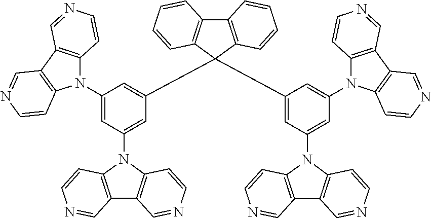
C12=C(C(C3=CC(N4C5=C(C6=C4C=CN=C6)C=NC=C5)=CC(N4C5=C(C6=C4C=CN=C6)C=NC=C5)=C3)(C3=CC(N4C5=C(C6=C4C=CN=C6)C=NC=C5)=CC(N4C5=C(C6=C4C=CN=C6)C=NC=C5)=C3)C3=C1C=CC=C3)C=CC=C2
